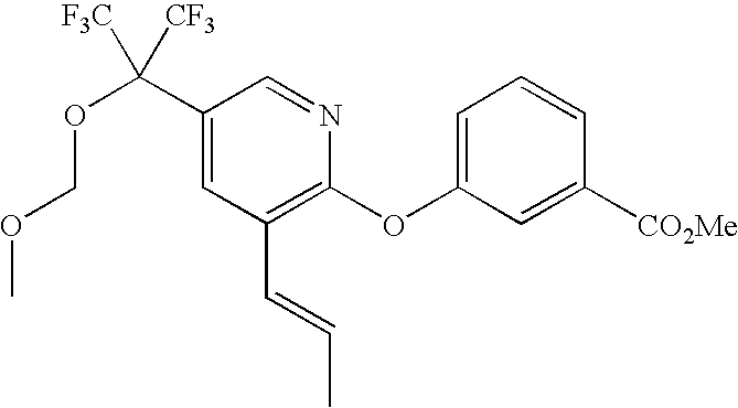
C1(C(OCOC)([CF3])[F3C])=CC(C=CC)=C(OC2=CC=CC([CO2Me])=C2)N=C1
